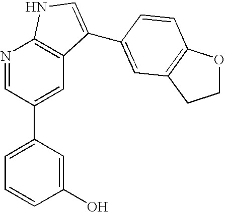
N1=CC(C2=CC=CC(O)=C2)=CC2=C1NC=C2C1=CC2=C(OCC2)C=C1
